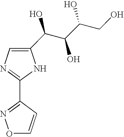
C1(C(C(O)C(O)CO)O)=CN=C(C2=NOC=C2)N1
